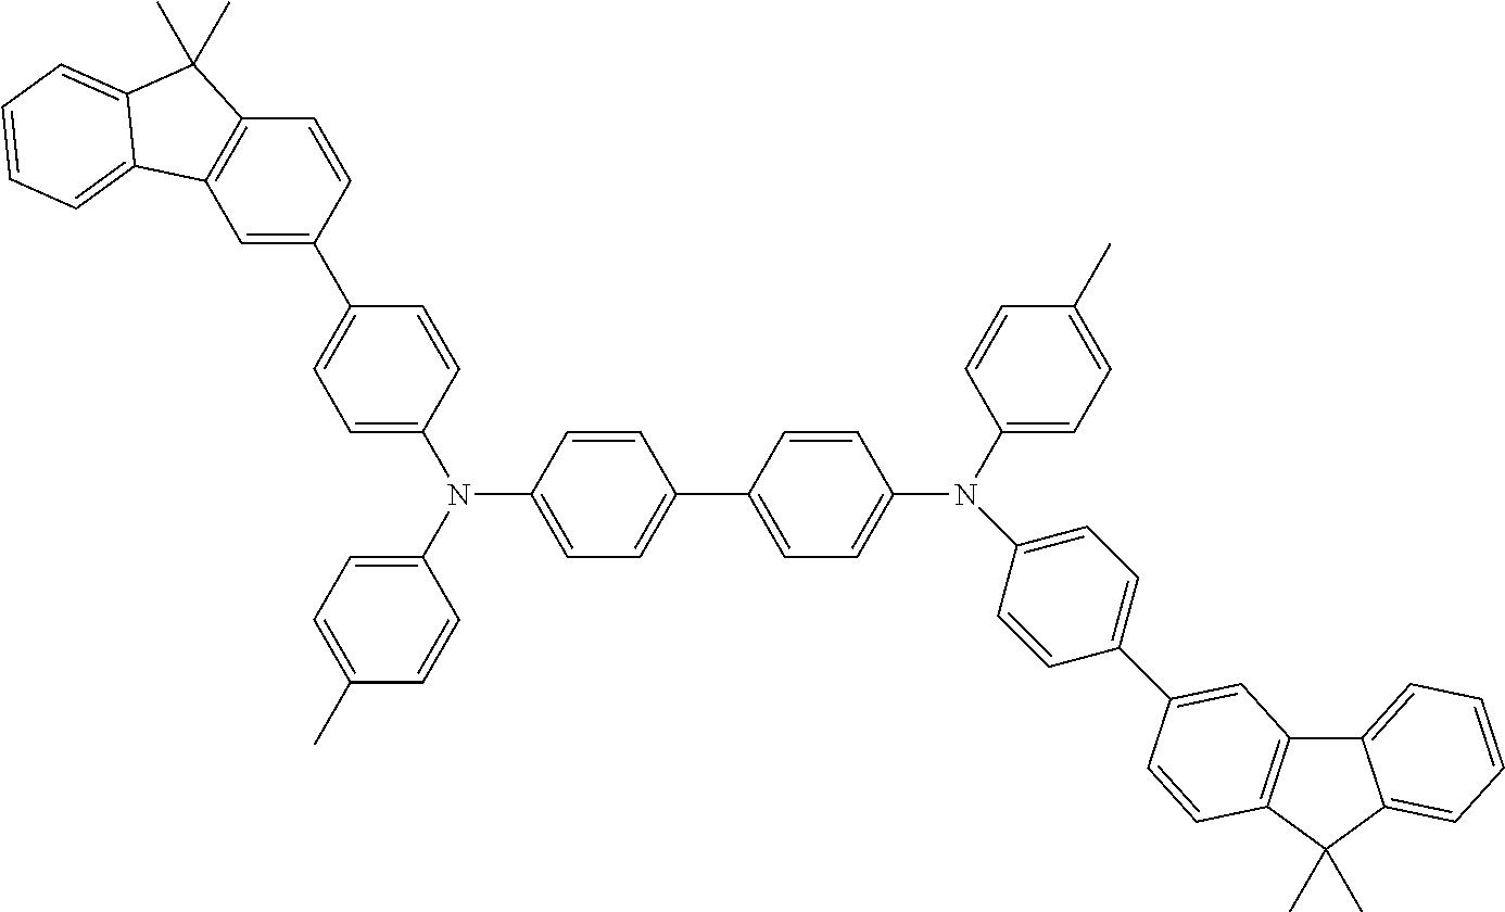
C1=C(C2=CC=C(N(C3=CC=C(C4=CC=C(N(C5=CC=C(C)C=C5)C5=CC=C(C6=CC7=C(C(C)(C)C8=CC=CC=C78)C=C6)C=C5)C=C4)C=C3)C3=CC=C(C)C=C3)C=C2)C=CC2=C1C1=CC=CC=C1C2(C)C
